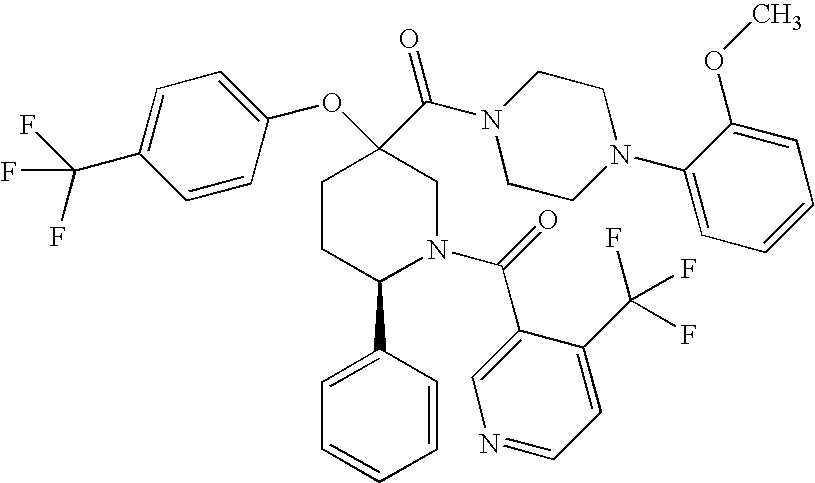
C1CC(C2=CC=CC=C2)N(C(C2=CN=CC=C2C(F)(F)F)=O)CC1(OC1=CC=C(C(F)(F)F)C=C1)C(N1CCN(C2=CC=CC=C2OC)CC1)=O
